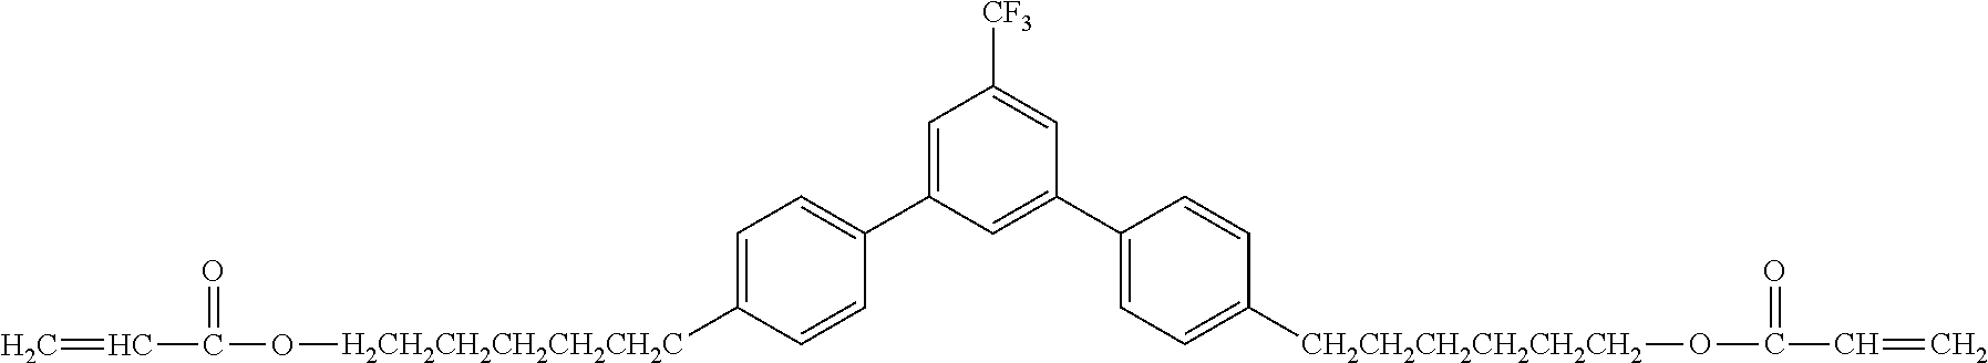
O(C(C=C)=O)[CH2CH2CH2CH2CH2CH2]C1=CC=C(C2=CC(C3=CC=C([H2CH2CH2CH2CH2CH2C]OC(C=C)=O)C=C3)=CC([CF3])=C2)C=C1
